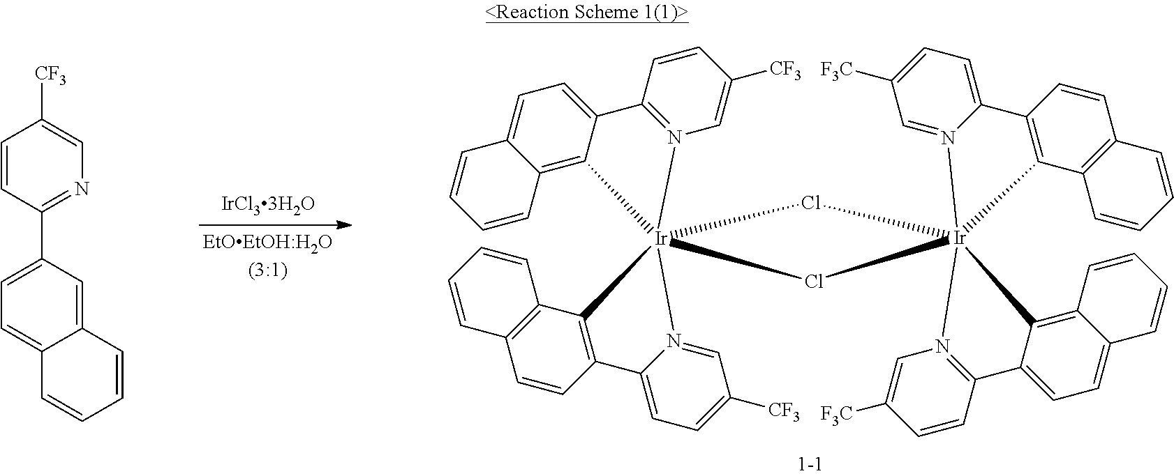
C1=CC2=N(C=C1[CF3])[Ir]13(C4=C5C(=CC=C24)C=CC=C5)(N2=CC([CF3])=CC=C2C2=C1C1=C(C=C2)C=CC=C1)Cl[Ir]12(N4=CC([F3C])=CC=C4C4=C1C1=C(C=C4)C=CC=C1)(N1=C(C=CC([F3C])=C1)C1=CC=C4C(=C12)C=CC=C4)Cl3.C1=CC(C2=CC=C3C(=C2)C=CC=C3)=NC=C1[CF3]
